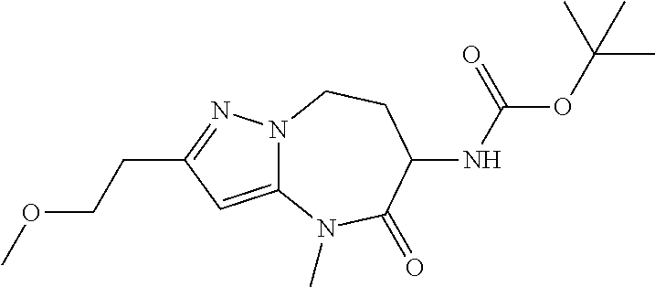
C12=CC(CCOC)=NN1CCC(NC(OC(C)(C)C)=O)C(=O)N2C
